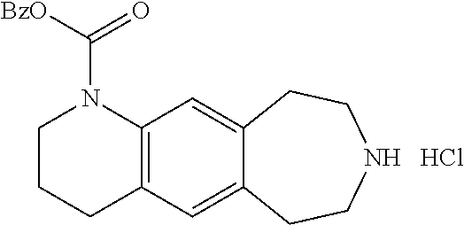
C12=C(C=C3C(=C1)CCNCC3)CCCN2C(=O)[BzO].Cl
